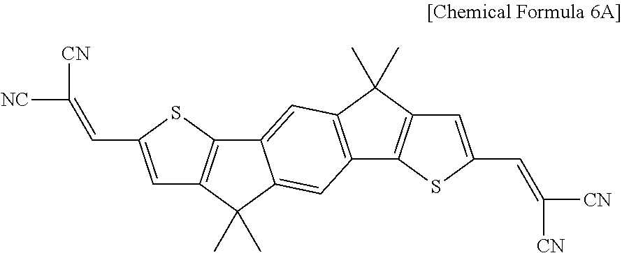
C12=C(C=C(C=C([CN])[CN])S1)C(C)(C)C1=C2C=C2C(=C1)C1=C(C2(C)C)C=C(C=C([CN])[NC])S1
